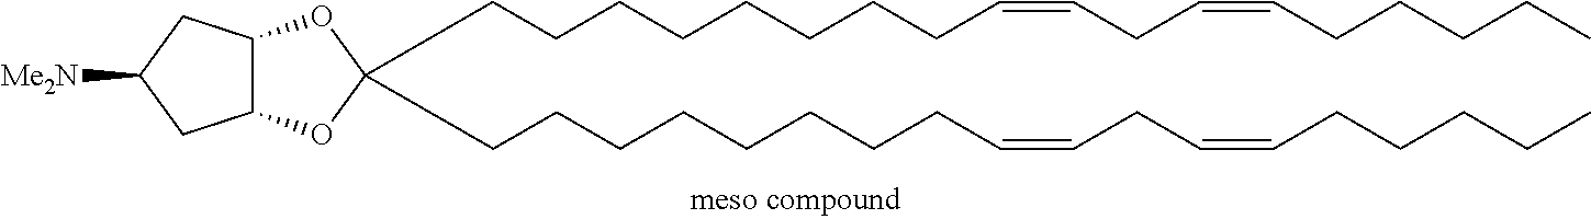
C(CCCCCCCC=CCC=CCCCCC)C1(CCCCCCCCC=CCC=CCCCCC)OC2C(O1)CC([Me2N])C2
